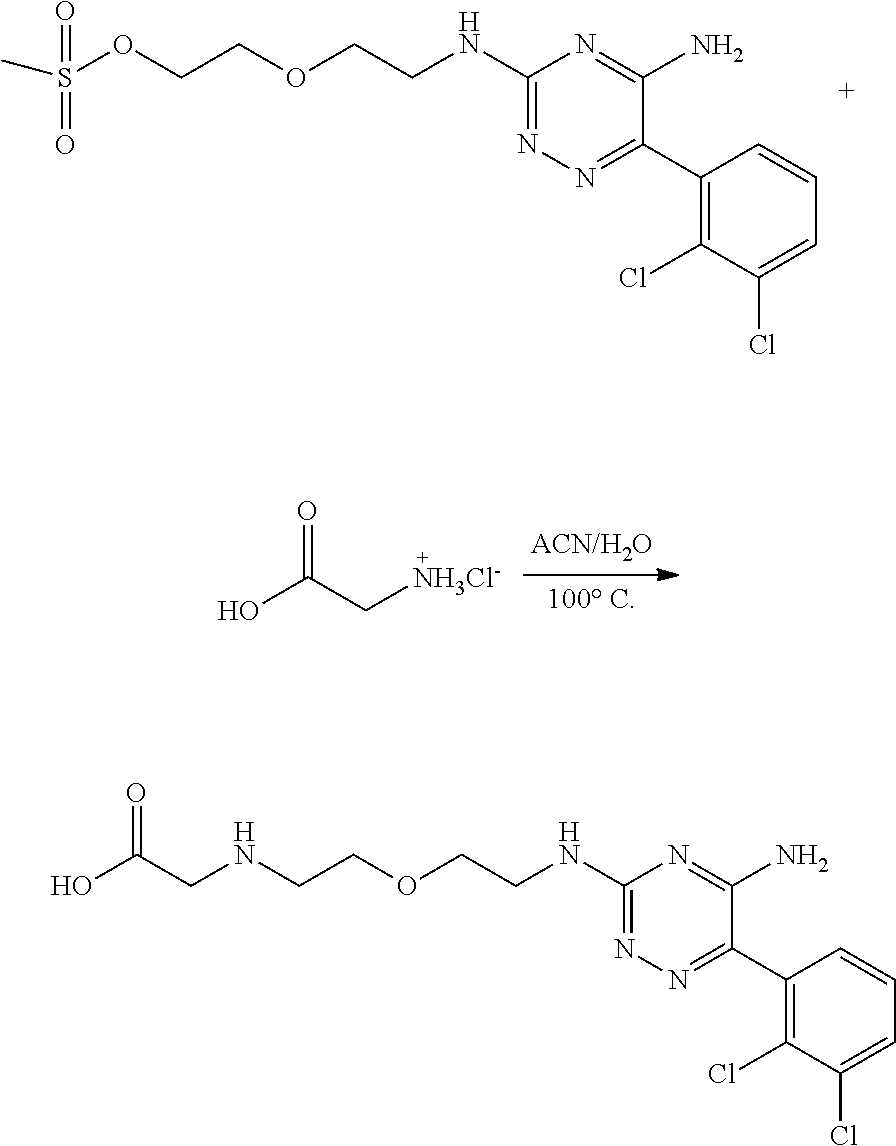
S(C)(OCCOCCNC1=NN=C(C2=C(Cl)C(Cl)=CC=C2)C(N)=N1)(=O)=O.OC(C[NH3Cl-])=O.C(NCCOCCNC1=NN=C(C2=C(Cl)C(Cl)=CC=C2)C(N)=N1)C(O)=O
